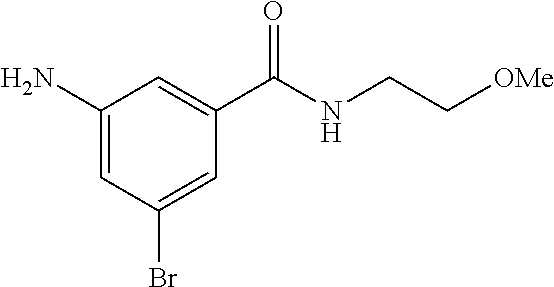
NC1=CC(Br)=CC(C(NCC[OMe])=O)=C1
